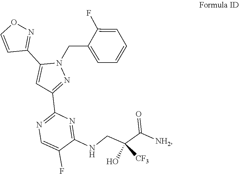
N(CC(C(=O)[NH2])(O)[CF3])C1=NC(C2=NN(CC3=CC=CC=C3F)C(C3=NOC=C3)=C2)=NC=C1F
